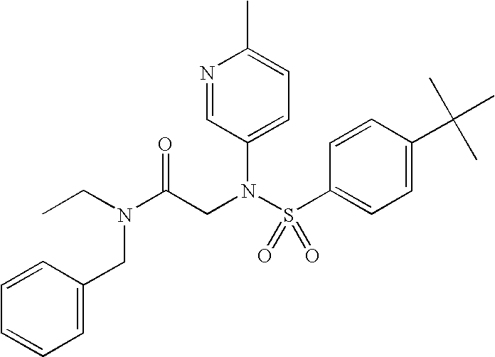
CCN(C(CN(S(C1=CC=C(C(C)(C)C)C=C1)(=O)=O)C1=CC=C(C)N=C1)=O)CC1=CC=CC=C1
